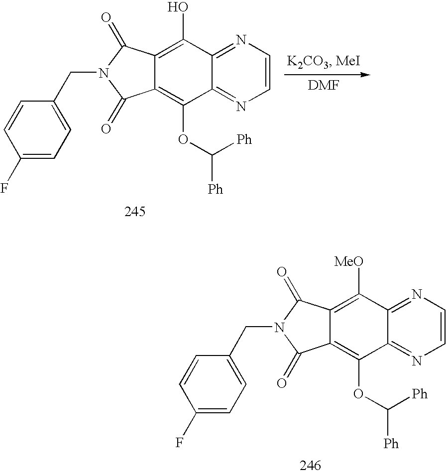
C12=C(OC([Ph])[Ph])C3=NC=CN=C3C([MeO])=C1C(=O)N(CC1=CC=C(F)C=C1)C2=O.C12=C(OC([Ph])[Ph])C3=NC=CN=C3C(O)=C1C(=O)N(CC1=CC=C(F)C=C1)C2=O
